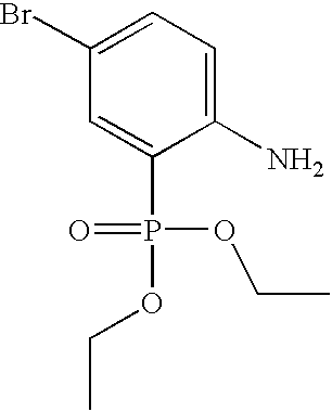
C1(Br)=CC=C(N)C(P(=O)(OCC)OCC)=C1
